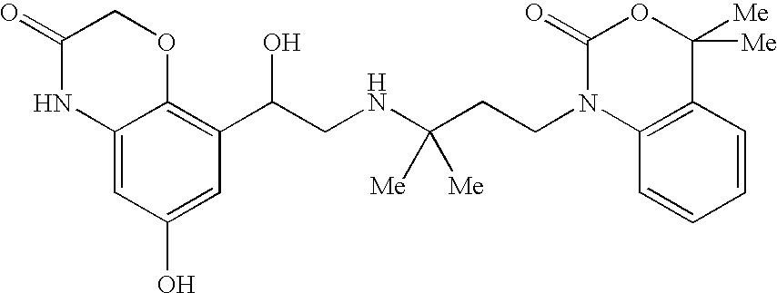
C12=CC(O)=CC(C(CNC(CCN3C4=C(C([Me])([Me])OC3=O)C=CC=C4)([Me])[Me])O)=C1OCC(=O)N2
